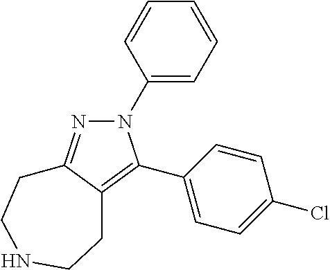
N1(C2=CC=CC=C2)N=C2C(=C1C1=CC=C(Cl)C=C1)CCNCC2
